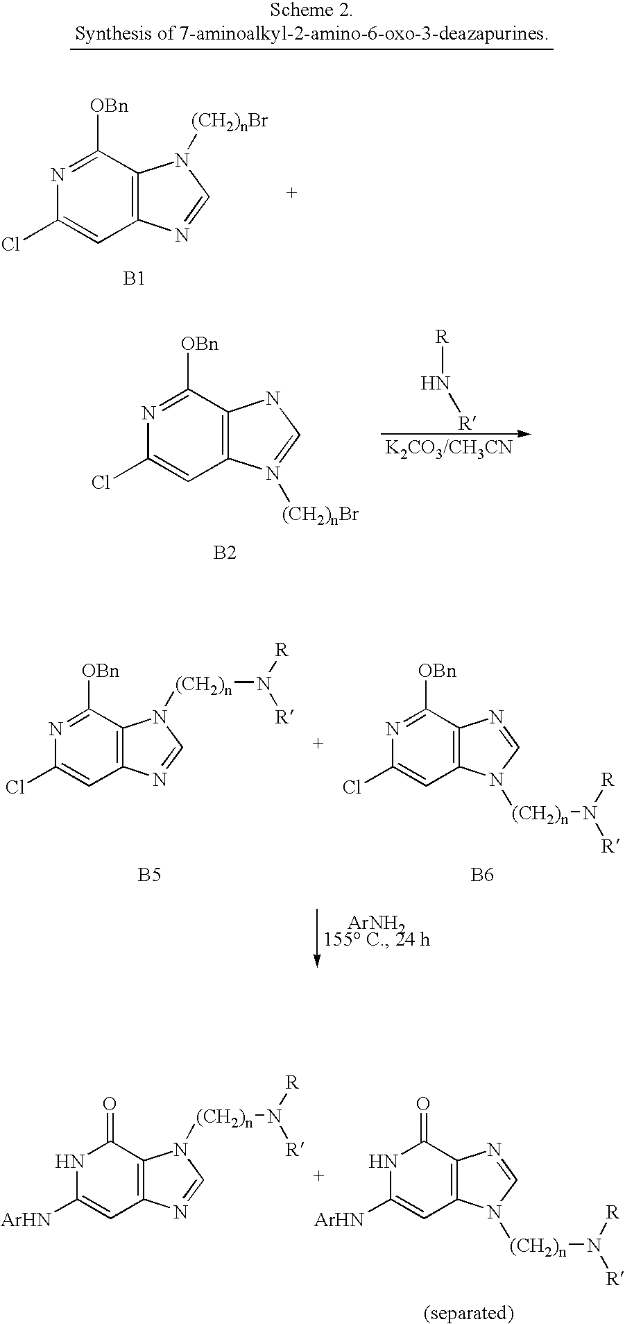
N1=C([OBn])C2=C(C=C1Cl)N([(CH2)nBr])=CN2.[B2].[R]N[R].N1=C([OBn])C2=C(C=C1Cl)N([(CH2)n]N([R])[R])C=N2.[B6].N1=C([OBn])C2=C(C=C1Cl)N=CN2[(CH2)n]N([R])[R].[B5].N1C([ArHN])=CC2=C(C1=O)N([(CH2)n]N([R])[R])C=N2.N1C([ArHN])=CC2=C(C1=O)N=CN2[(CH2)n]N([R])[R].N1=C([OBn])C2=C(C=C1Cl)N=CN2[(CH2)nBr].[B1]
